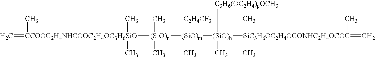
C=[CCOOC2H4NHCOOC2H4OC3H6SiO]([(SiO)n]([(SiO)m]([(SiO)h]([SiC3H6OC2H4OCONHC2H4OCOC](=C)(C)(C)C)([C3H6(OC2H4)pOCH3])C)([C2H4CF3])C)(C)C)(C)(C)C
